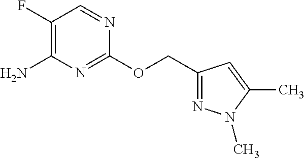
C1(OCC2=NN(C)C(C)=C2)=NC(N)=C(F)C=N1
